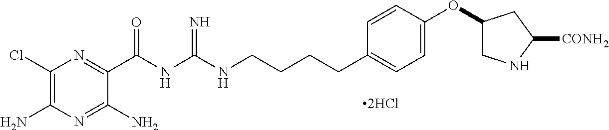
C1(Cl)=C(N)N=C(N)C(C(NC(NCCCCC2=CC=C(OC3CNC([CONH2])C3)C=C2)=N)=O)=N1
